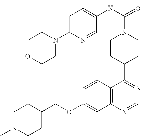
C1N(C)CCC(COC2=CC3=C(C=C2)C(C2CCN(C(=O)NC4=CC=C(N5CCOCC5)N=C4)CC2)=NC=N3)C1
